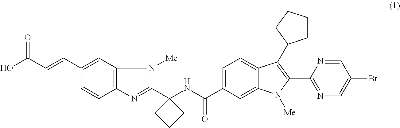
OC(C=CC1=CC2=C(C=C1)N=C(C1(NC(=O)C3=CC=C4C(=C3)N([Me])C(C3=NC=C(Br)C=N3)=C4C3CCCC3)CCC1)N2[Me])=O
